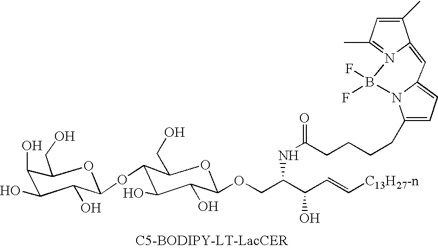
C1(O)C(O)C(CO)OC(OC2C(O)C(O)C(OCC(C(C=C[C13H27-n])O)NC(CCCCC3=CC=C4N3B(F)(F)N3=C(C)C=C(C)C3=C4)=O)OC2CO)C1O
